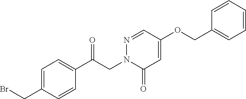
C1=C(CBr)C=CC(C(CN2C(=O)C=C(OCC3=CC=CC=C3)C=N2)=O)=C1
